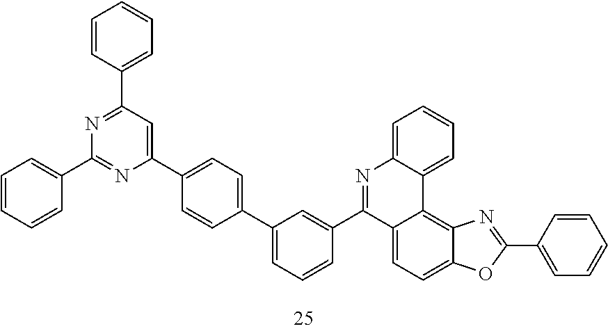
C12=CC=C3C(=C1C1=CC=CC=C1N=C2C1=CC(C2=CC=C(C4=CC(C5=CC=CC=C5)=NC(C5=CC=CC=C5)=N4)C=C2)=CC=C1)N=C(C1=CC=CC=C1)O3
